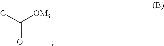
C(=O)(C)[OM3]
